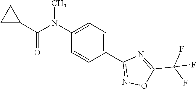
C1(C(N(C2=CC=C(C3=NOC(C(F)(F)F)=N3)C=C2)C)=O)CC1
